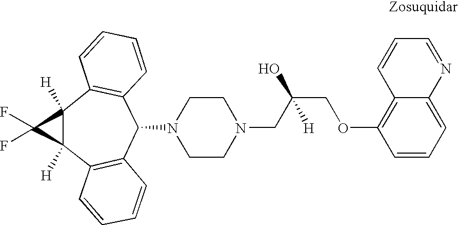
C1CN(CC(COC2=C3C(=CC=C2)N=CC=C3)([H])O)CCN1C1C2=C(C3([H])C([H])(C4=C1C=CC=C4)C3(F)F)C=CC=C2
